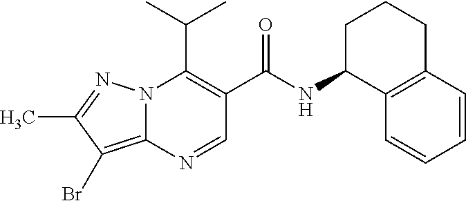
N12C(=C(Br)C(C)=N1)N=CC(C(=O)NC1C3=C(CCC1)C=CC=C3)=C2C(C)C
